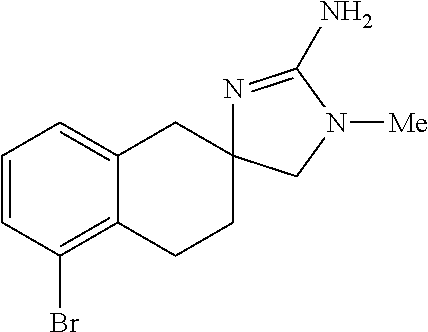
C1=CC(Br)=C2C(=C1)CC1(CC2)N=C(N)N([Me])C1
